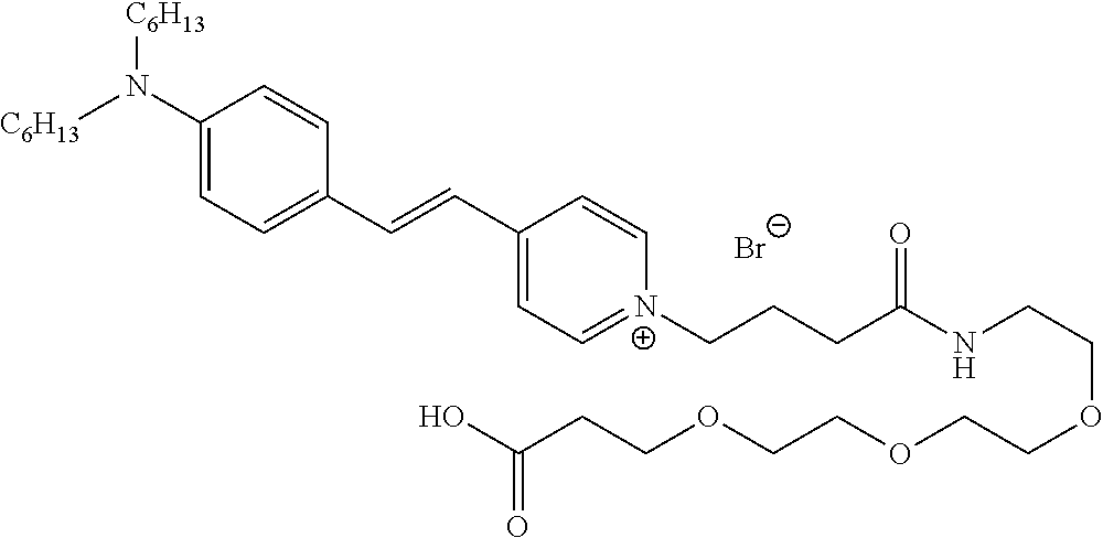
[C6H13]N(C1=CC=C(C=CC2=CC=[N+](CCCC(NCCOCCOCCOCCC(O)=O)=O)C=C2)C=C1)[C6H13].[Br-]
